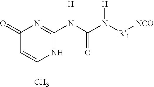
C1(=O)C=C(C)NC(N(C(N([R1][NCO])[H])=O)[H])=N1
